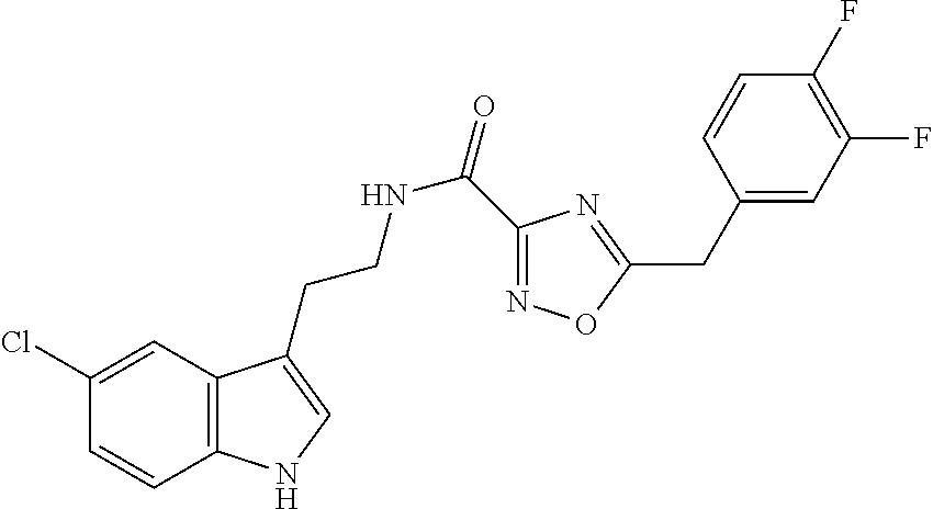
N(CCC1=CNC2=C1C=C(Cl)C=C2)C(=O)C1=NOC(CC2=CC(F)=C(F)C=C2)=N1
